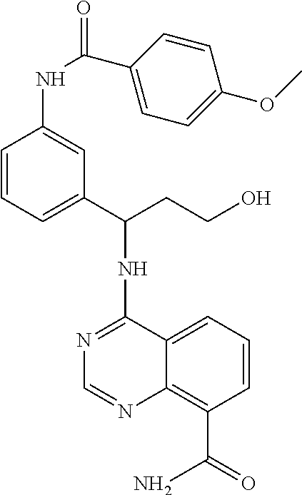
N1=C(NC(CCO)C2=CC=CC(NC(C3=CC=C(OC)C=C3)=O)=C2)C2=CC=CC(C(=O)N)=C2N=C1
